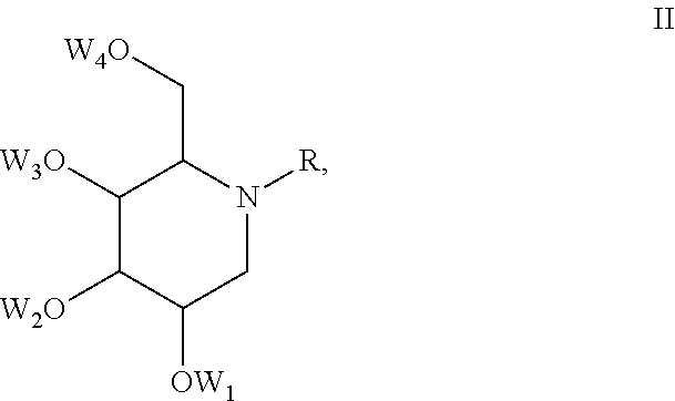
C1([W3O])C([W2O])C([OW1])CN([R])C1C[W4O]
